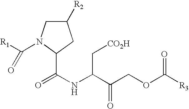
C1([R2])CN(C([R1])=O)C(C(NC(C(COC([R3])=O)=O)C[CO2H])=O)C1
